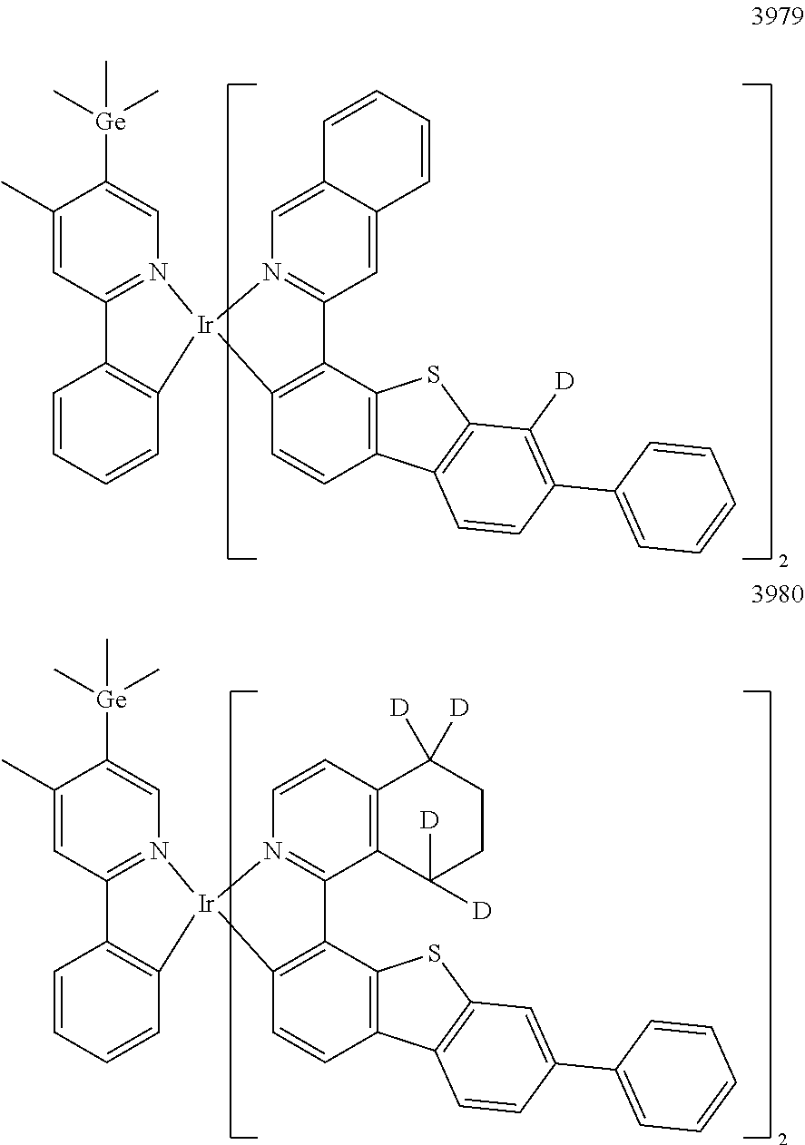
C1=CC2=C(C=C1)[Ir]1(N3=C2C=C(C)C([Ge](C)(C)C)=C3)C2=C(C3=C(C=C2)C2=C(S3)C([D])=C(C3=CC=CC=C3)C=C2)C2=N1C=C1C(=C2)C=CC=C1.C1=CC2=C(C=C1)[Ir]1(N3=C2C=C(C)C([Ge](C)(C)C)=C3)C2=C(C3=C(C=C2)C2=C(S3)C=C(C3=CC=CC=C3)C=C2)C2=N1C=CC1=C2C([D])([D])CCC1([D])[D]
